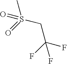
CS(=O)(CC(F)(F)F)=O
